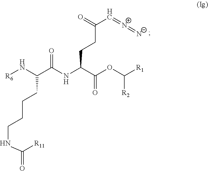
[R6]NC(C(NC(C(OC([R1])[R2])=O)CCC(=O)C=[N+]=[N-])=O)CCCCNC([R11])=O.[H]
